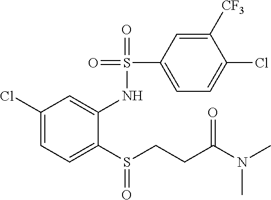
C1(Cl)=CC=C(S(CCC(N(C)C)=O)=O)C(NS(=O)(=O)C2=CC=C(Cl)C([CF3])=C2)=C1
